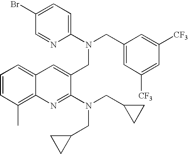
C1=CC(C)=C2C(=C1)C=C(CN(C1=CC=C(Br)C=N1)CC1=CC([CF3])=CC([CF3])=C1)C(N(CC1CC1)CC1CC1)=N2
